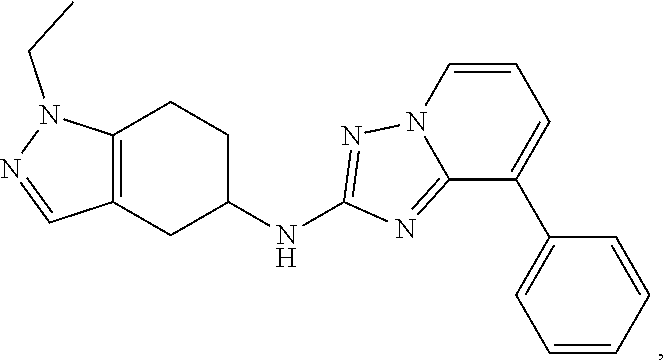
C12=C(CC(NC3=NN4C(=N3)C(C3=CC=CC=C3)=CC=C4)CC1)C=NN2CC
